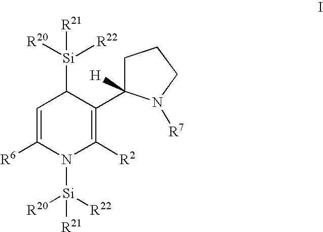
[R6]C1=CC([Si]([R20])([R22])[R21])C(C2([H])N([R7])CCC2)=C([R2])N1[Si]([R20])([R22])[R21]
